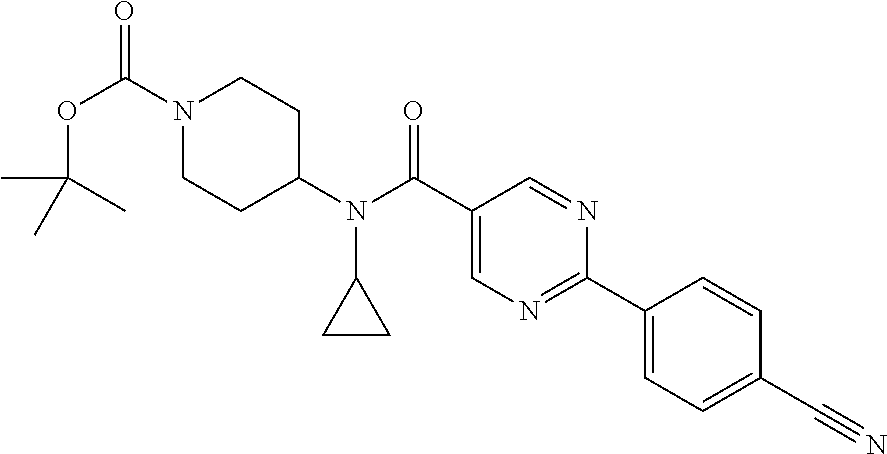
CC(C)(C)OC(=O)N1CCC(N(C(C2=CN=C(C3=CC=C(C#N)C=C3)N=C2)=O)C2CC2)CC1
